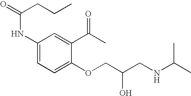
C1(NC(CCC)=O)=CC=C(OCC(CNC(C)C)O)C(C(=O)C)=C1
